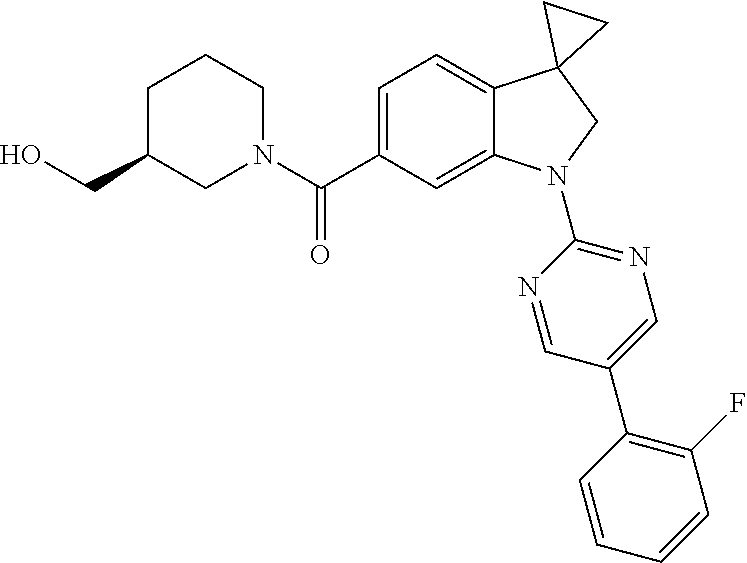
C1N(C(C2=CC=C3C(=C2)N(C2=NC=C(C4=C(F)C=CC=C4)C=N2)CC32CC2)=O)CCCC1CO
